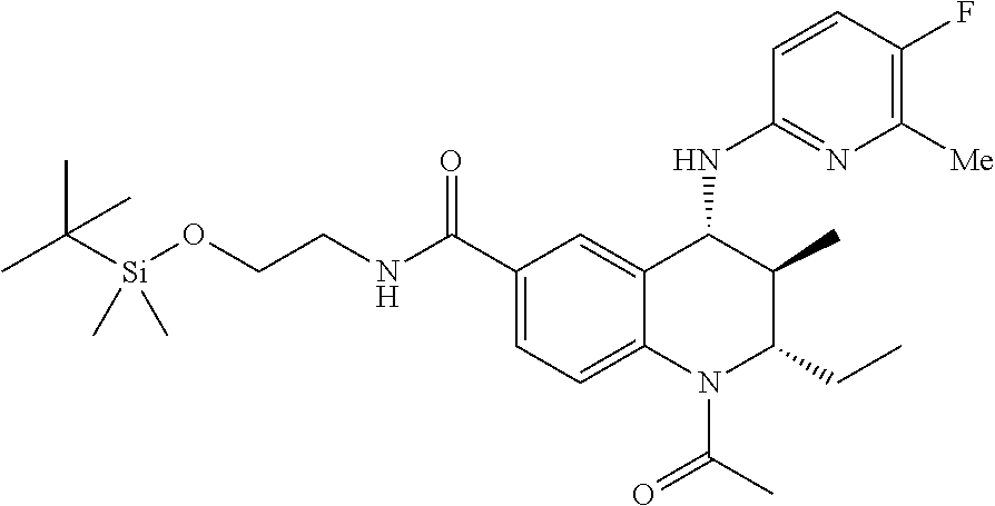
CC([Si](OCCNC(C1=CC=C2C(=C1)C(NC1=NC([Me])=C(F)C=C1)C(C)C(CC)N2C(=O)C)=O)(C)C)(C)C
